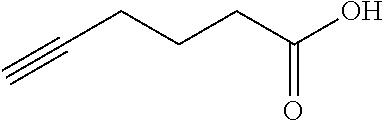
C#CCCCC(=O)O
